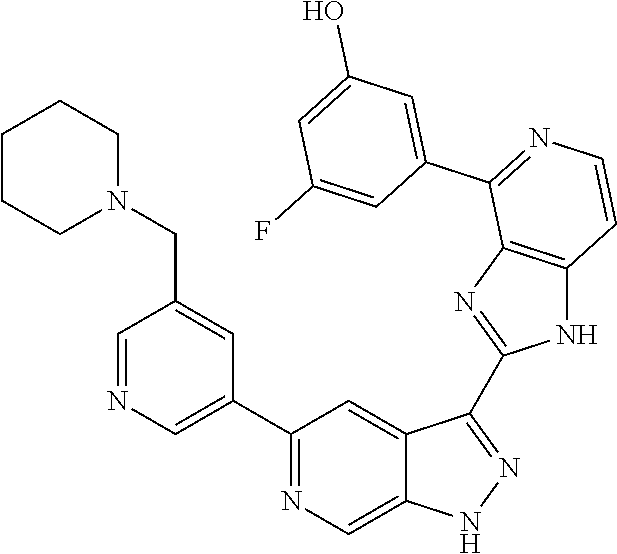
C1(C2=CN=CC(CN3CCCCC3)=C2)=NC=C2C(=C1)C(C1=NC3=C(N1)C=CN=C3C1=CC(O)=CC(F)=C1)=NN2
